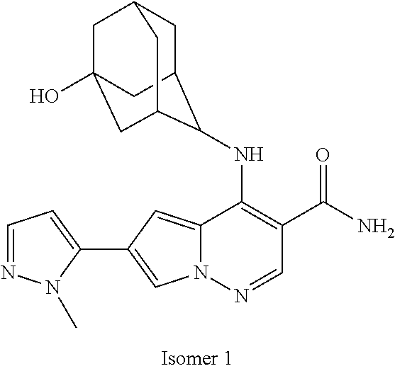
N12C(=CC(C3=CC=NN3C)=C1)C(NC1C3CC4CC(O)(CC1C4)C3)=C(C(N)=O)C=N2
